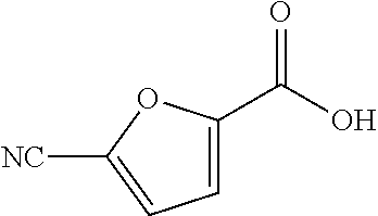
C1=C(C(O)=O)OC([NC])=C1
